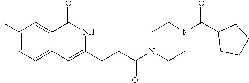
C1CN(C(CCC2=CC3=CC=C(F)C=C3C(=O)N2)=O)CCN1C(C1CCCC1)=O
